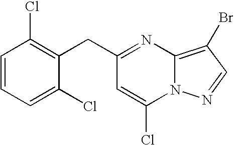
C1(CC2=C(Cl)C=CC=C2Cl)=NC2=C(Br)C=NN2C(Cl)=C1
